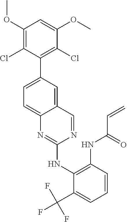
C1(OC)=C(Cl)C(C2=CC=C3C(=C2)C=NC(NC2=C(NC(C=C)=O)C=CC=C2C(F)(F)F)=N3)=C(Cl)C(OC)=C1
